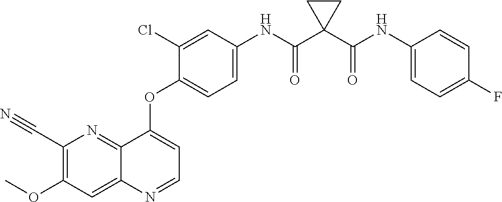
C1(C#N)=C(OC)C=C2C(=N1)C(OC1=CC=C(NC(C3(C(NC4=CC=C(F)C=C4)=O)CC3)=O)C=C1Cl)=CC=N2
